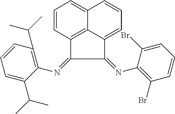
C1=CC2=C3C(=C1)C=CC=C3C(=NC1=C(Br)C=CC=C1Br)C2=NC1=C(C(C)C)C=CC=C1C(C)C
